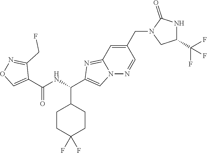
C1CC(F)(F)CCC1C(NC(C1=CON=C1CF)=O)C1=CN2C(=N1)C=C(CN1CC(C(F)(F)F)NC1=O)C=N2
